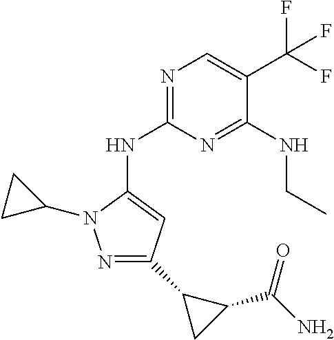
N1=C(NC2=CC(C3CC3C(N)=O)=NN2C2CC2)N=C(NCC)C(C(F)(F)F)=C1
